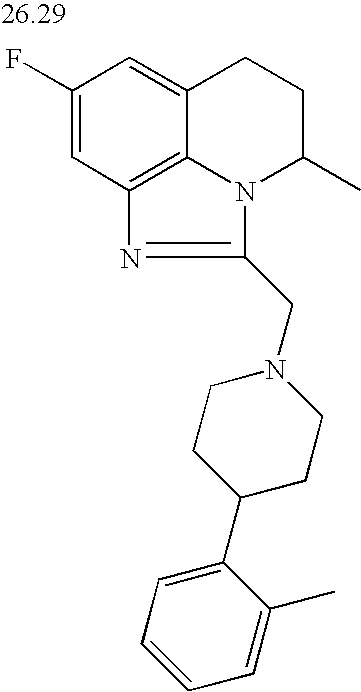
C1(F)=CC2=C3C(=C1)CCC(C)N3C(CN1CCC(C3=CC=CC=C3C)CC1)=N2
